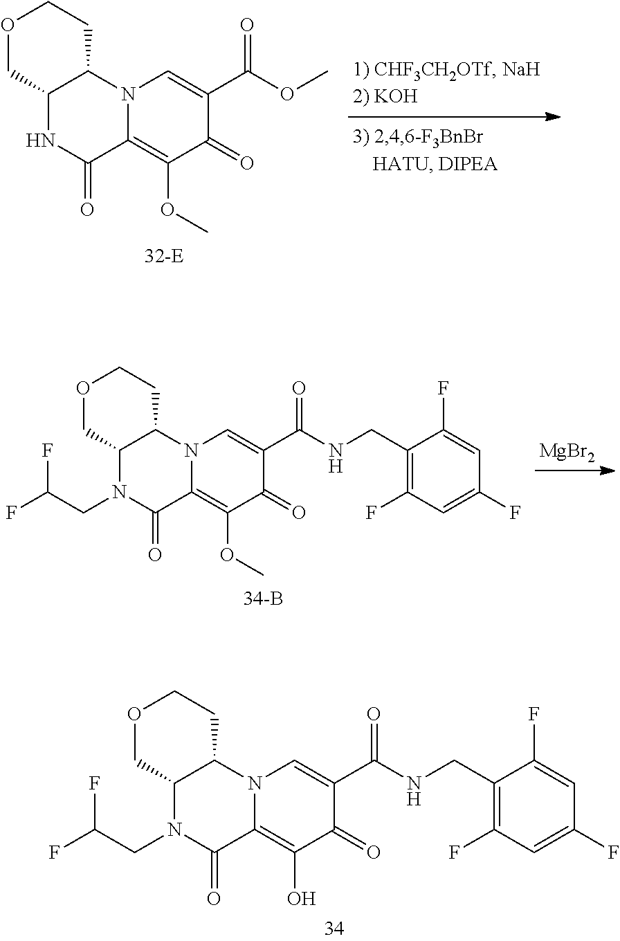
N12C=C(C(=O)OC)C(=O)C(OC)=C1C(=O)NC1C2CCOC1.[MgBr2].N12C=C(C(=O)NCC3=C(F)C=C(F)C=C3F)C(=O)C(OC)=C1C(=O)N(CC(F)F)C1C2CCOC1.N12C=C(C(=O)NCC3=C(F)C=C(F)C=C3F)C(=O)C(O)=C1C(=O)N(CC(F)F)C1C2CCOC1
